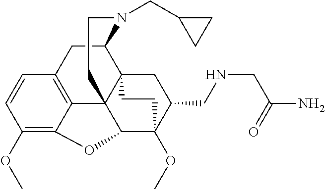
C1(OC)=C2C3=C(C=C1)CC1C45C3(C(C(OC)(C(CNCC(=O)N)C4)CC5)O2)CCN1CC1CC1
